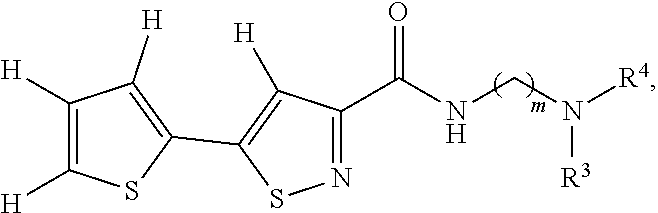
N1=C(C(NCN([R4])[R3])=O)C([H])=C(C2=C([H])C([H])=C([H])S2)S1
